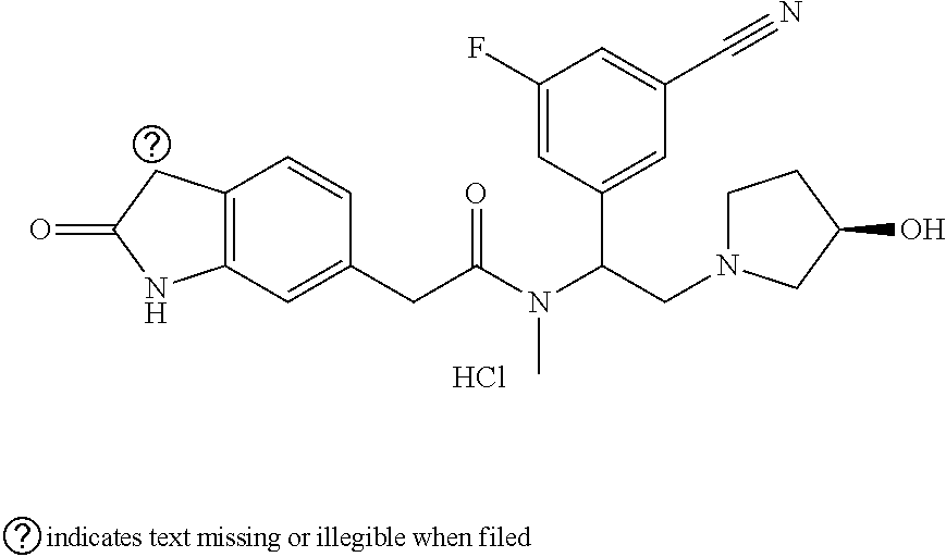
C1(F)=CC(C(N(C(CC2=CC3=C(C=C2)CC(=O)N3)=O)C)CN2CCC(O)C2)=CC(C#N)=C1.Cl
